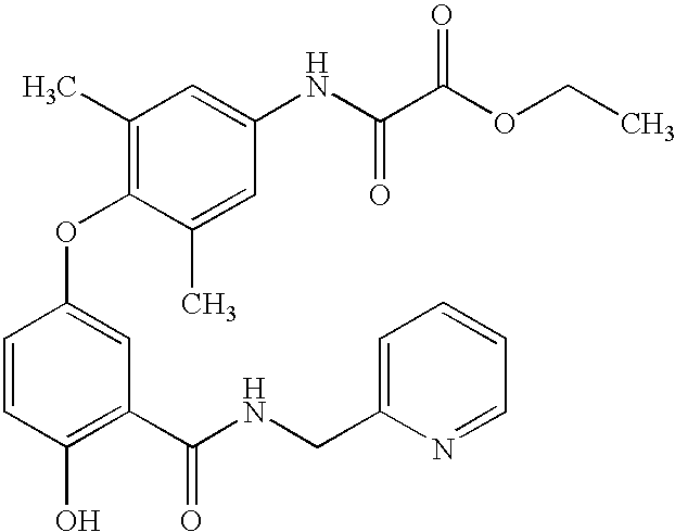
C1(O)=C(C(NCC2=CC=CC=N2)=O)C=C(OC2=C(C)C=C(NC(C(OCC)=O)=O)C=C2C)C=C1
